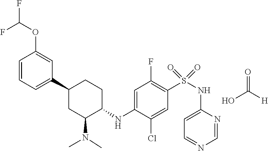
C1(C2CC(N(C)C)C(NC3=CC(F)=C(S(=O)(=O)NC4=CC=NC=N4)C=C3Cl)CC2)=CC=CC(OC(F)F)=C1.O=C([H])O
